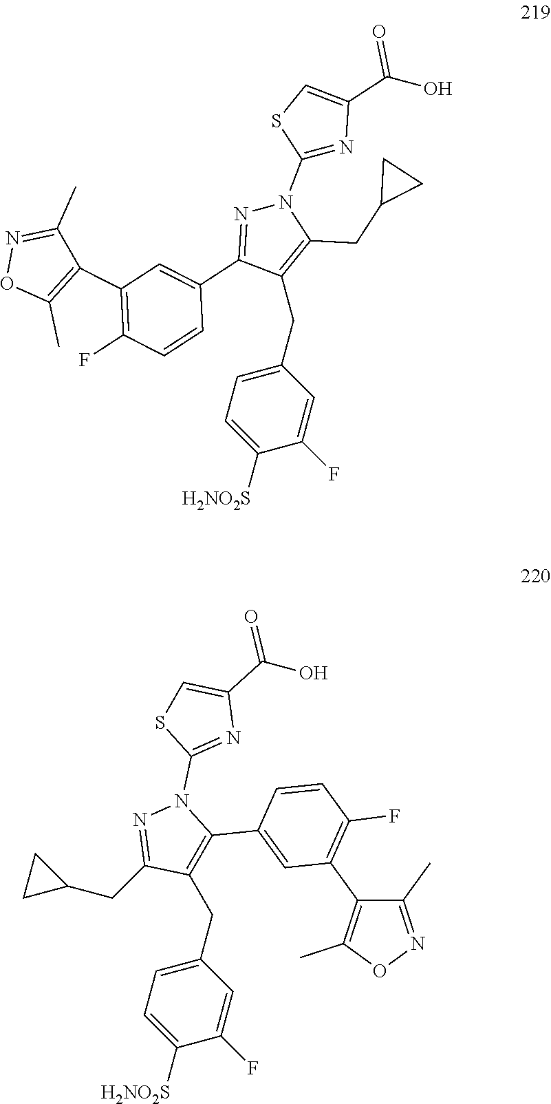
C1(CC2=CC=C([H2NO2S])C(F)=C2)=C(CC2CC2)N(C2=NC(C(O)=O)=CS2)N=C1C1=CC(C2=C(C)ON=C2C)=C(F)C=C1.C(C1=CC=C([H2NO2S])C(F)=C1)C1=C(C2=CC(C3=C(C)ON=C3C)=C(F)C=C2)N(C2=NC(C(O)=O)=CS2)N=C1CC1CC1
